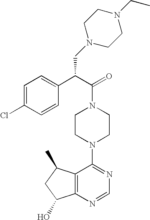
C(N1CCN(C2=NC=NC3=C2C(C)CC3O)CC1)(C(C1=CC=C(Cl)C=C1)CN1CCN(CC)CC1)=O
